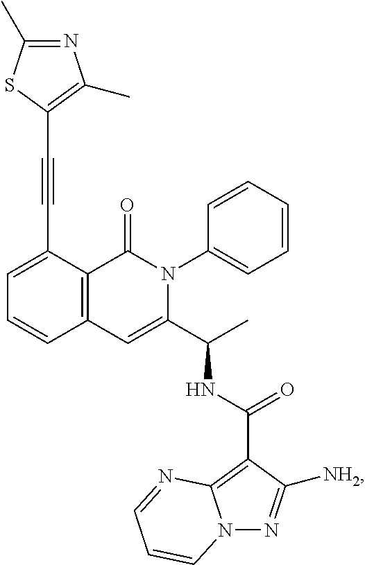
C1(C#CC2=C(C)N=C(C)S2)=CC=CC2=C1C(=O)N(C1=CC=CC=C1)C(C(C)NC(C1=C3N(N=C1[NH2])C=CC=N3)=O)=C2
